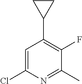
C1=C(Cl)N=C(C)C(F)=C1C1CC1
